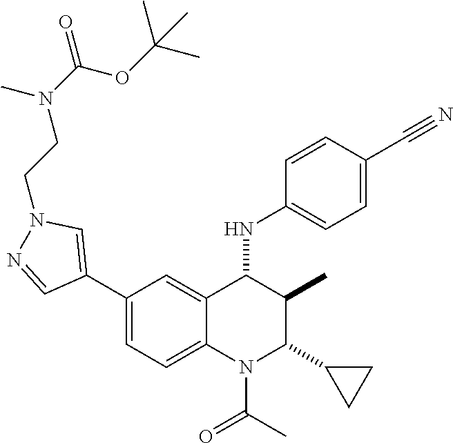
C1(C2=CN(CCN(C(OC(C)(C)C)=O)C)N=C2)=CC=C2C(=C1)C(NC1=CC=C(C#N)C=C1)C(C)C(C1CC1)N2C(C)=O
